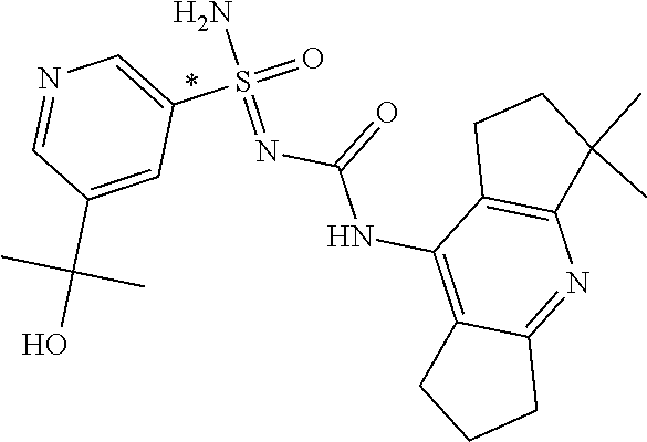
O=S(N)(C1=CN=CC(C(C)(C)O)=C1)=NC(NC1=C2CCCC2=NC2=C1CCC2(C)C)=O
